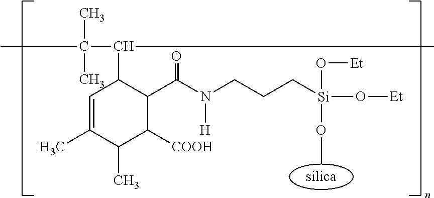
C1=C(C)C(C)C([COOH])C(C(N(CCC[Si](O[Et])(OC)O[Et])[H])=O)C1C(C(C)(C)C)C
